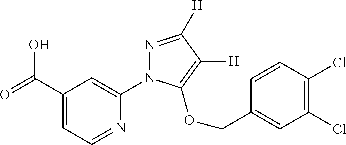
OC(C1=CC=NC(N2N=C([H])C([H])=C2OCC2=CC(Cl)=C(Cl)C=C2)=C1)=O
